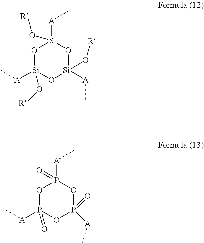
O1[Si]([A]C)(O[R])O[Si]([A]C)(O[R])O[Si]1([A]C)O[R].O1P([A]C)(=O)OP([A]C)(=O)OP1([A]C)=O
